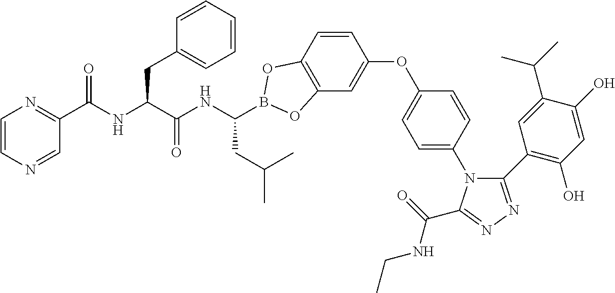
C1=CN=CC(C(=O)NC(CC2=CC=CC=C2)C(=O)NC(CC(C)C)B2OC3=C(C=C(OC4=CC=C(N5C(C6=C(O)C=C(O)C(C(C)C)=C6)=NN=C5C(NCC)=O)C=C4)C=C3)O2)=N1
